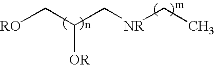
[RO]CC(C[NR]CC)[OR]
